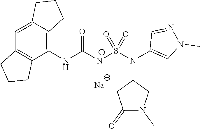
[Na].C1(NC([N-]S(N(C2=CN(C)N=C2)C2CC(=O)N(C)C2)(=O)=O)=O)=C2C(=CC3=C1CCC3)CCC2
